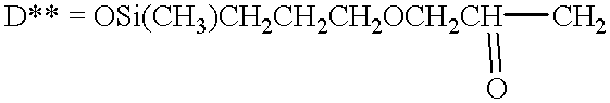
[D** = OSi(CH3)CH2CH2CH2OCH2CH](C)=O
